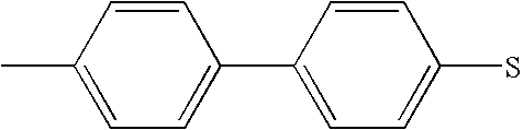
C1(C)=CC=C(C2=CC=C(S)C=C2)C=C1
